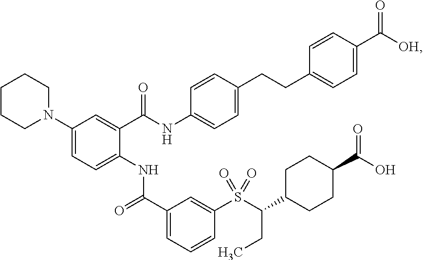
C1(N2CCCCC2)=CC=C(NC(C2=CC=CC(S(C(C3CCC(C(O)=O)CC3)CC)(=O)=O)=C2)=O)C(C(NC2=CC=C(CCC3=CC=C(C([OH])=O)C=C3)C=C2)=O)=C1
